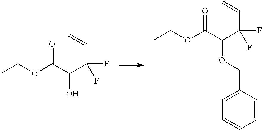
CCOC(C(C(C=C)(F)F)O)=O.CCOC(C(C(C=C)(F)F)OCC1=CC=CC=C1)=O
